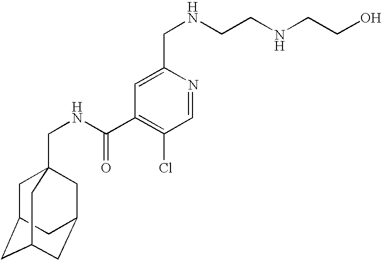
C1C2CC3CC(CC1(CNC(C1=C(Cl)C=NC(CNCCNCCO)=C1)=O)C3)C2
